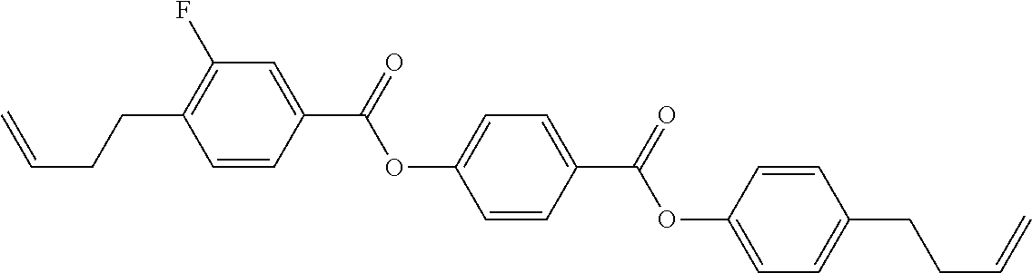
C=CCCC1=C(F)C=C(C(OC2=CC=C(C(OC3=CC=C(CCC=C)C=C3)=O)C=C2)=O)C=C1
